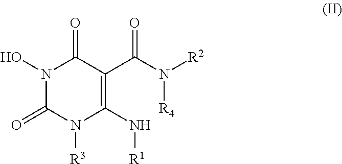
[R2]N(C(C1=C(N[R1])N([R3])C(=O)N(O)C1=O)=O)[R4]
